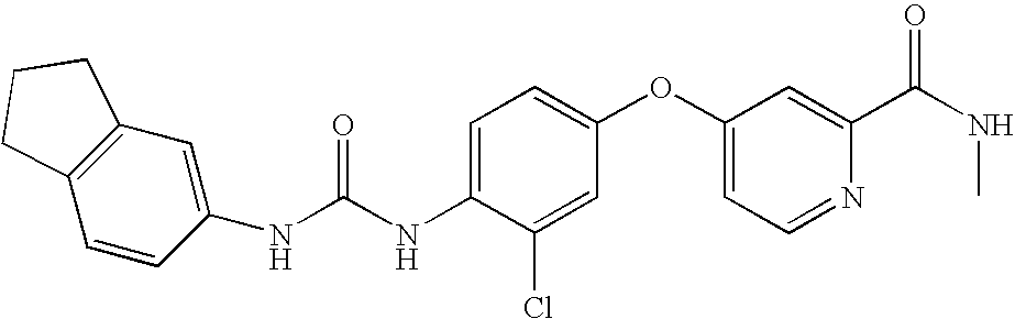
C1=CC(NC(NC2=CC=C(OC3=CC=NC(C(NC)=O)=C3)C=C2Cl)=O)=CC2=C1CCC2
